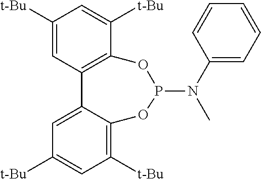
C1([t-Bu])=CC2=C(C([t-Bu])=C1)OP(N(C1=CC=CC=C1)C)OC1=C([t-Bu])C=C([t-Bu])C=C21
